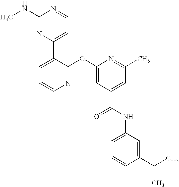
N1=C(OC2=CC(C(NC3=CC=CC(C(C)C)=C3)=O)=CC(C)=N2)C(C2=CC=NC(NC)=N2)=CC=C1
